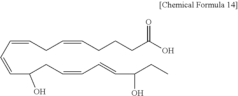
C(=CC(CC=CC=CC(CC)O)O)C=CCC=CCCCC(O)=O
